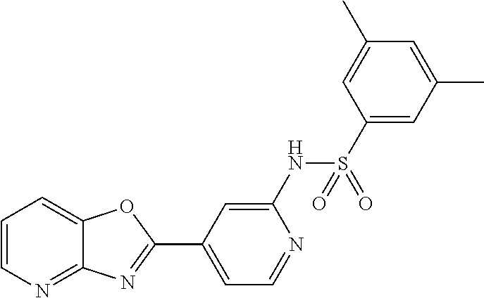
C1=C(NS(=O)(C2=CC(C)=CC(C)=C2)=O)N=CC=C1C1=NC2=NC=CC=C2O1
